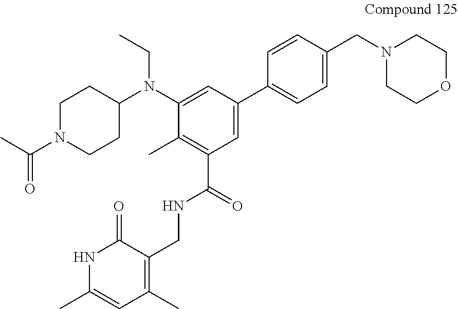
C1=C(N(C2CCN(C(=O)C)CC2)CC)C(C)=C(C(NCC2=C(C)C=C(C)NC2=O)=O)C=C1C1=CC=C(CN2CCOCC2)C=C1
